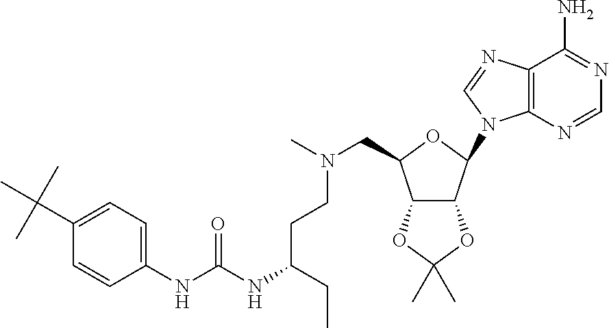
C12=C(N=CN=C1N)N(C1OC(CN(C)CCC(NC(NC3=CC=C(C(C)(C)C)C=C3)=O)CC)C3C1OC(C)(C)O3)C=N2
